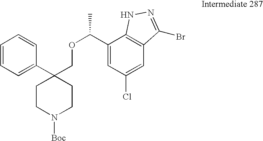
C1(C2(COC(C)C3=CC(Cl)=CC4=C3NN=C4Br)CCN([Boc])CC2)=CC=CC=C1
